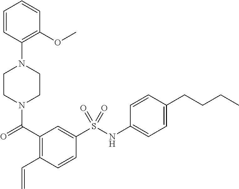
C1CN(C(=O)C2=C(C=C)C=CC(S(NC3=CC=C(CCCC)C=C3)(=O)=O)=C2)CCN1C1=C(OC)C=CC=C1
